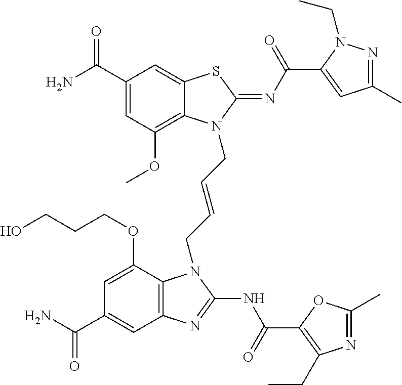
C1(C(N)=O)=CC(OC)=C2C(=C1)SC(=NC(=O)C1=CC(C)=NN1CC)N2CC=CCN1C2=C(C=C(C(N)=O)C=C2OCCCO)N=C1NC(=O)C1=C(CC)N=C(C)O1
